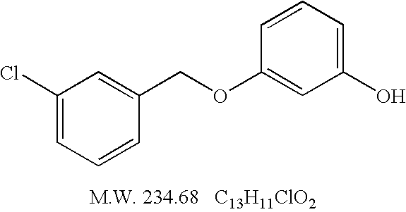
C1(Cl)=CC=CC(COC2=CC(O)=CC=C2)=C1
